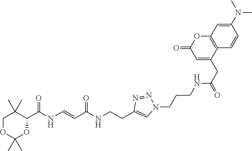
N1=NC(CCNC(C=CNC(C2C(C)(C)COC(C)(C)O2)=O)=O)=CN1CCCNC(=O)CC1=CC(=O)OC2=C1C=CC(N(C)C)=C2
